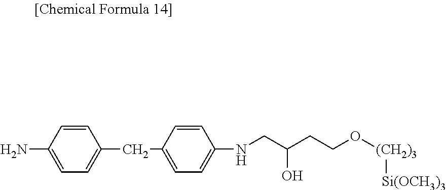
NC1=CC=C(CC2=CC=C(NCC(CCO[(CH2)3][Si(OCH3)3])O)C=C2)C=C1
